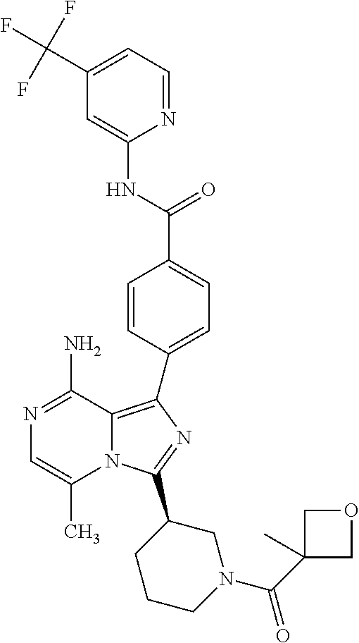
N1=C(N)C2=C(C3=CC=C(C(NC4=CC(C(F)(F)F)=CC=N4)=O)C=C3)N=C(C3CCCN(C(C4(C)COC4)=O)C3)N2C(C)=C1
